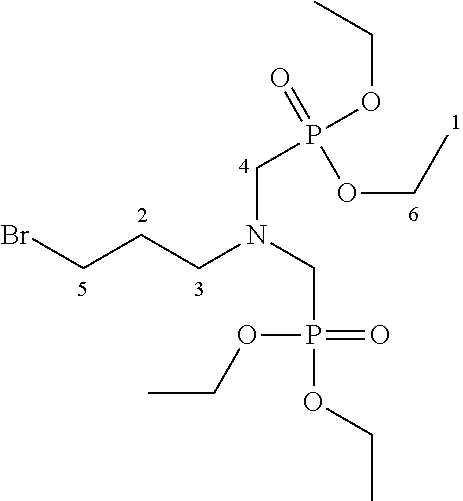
C(N(CP(OCC)(=O)OCC)CCCBr)P(OCC)(=O)OCC
